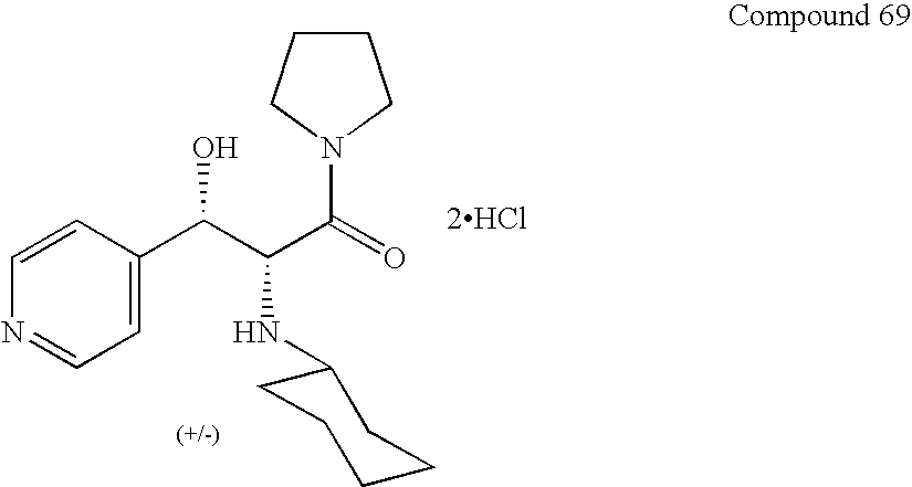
[2HCl].C1=CC(C(C(C(=O)N2CCCC2)NC2CCCCC2)O)=CC=N1
